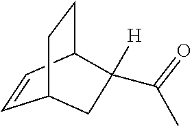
C1=CC2CCC1CC2([H])C(C)=O
